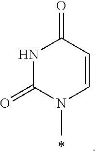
N1C(=O)N(C)C=CC1=O
